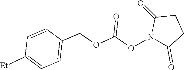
C1C(=O)N(OC(OCC2=CC=C([Et])C=C2)=O)C(=O)C1
